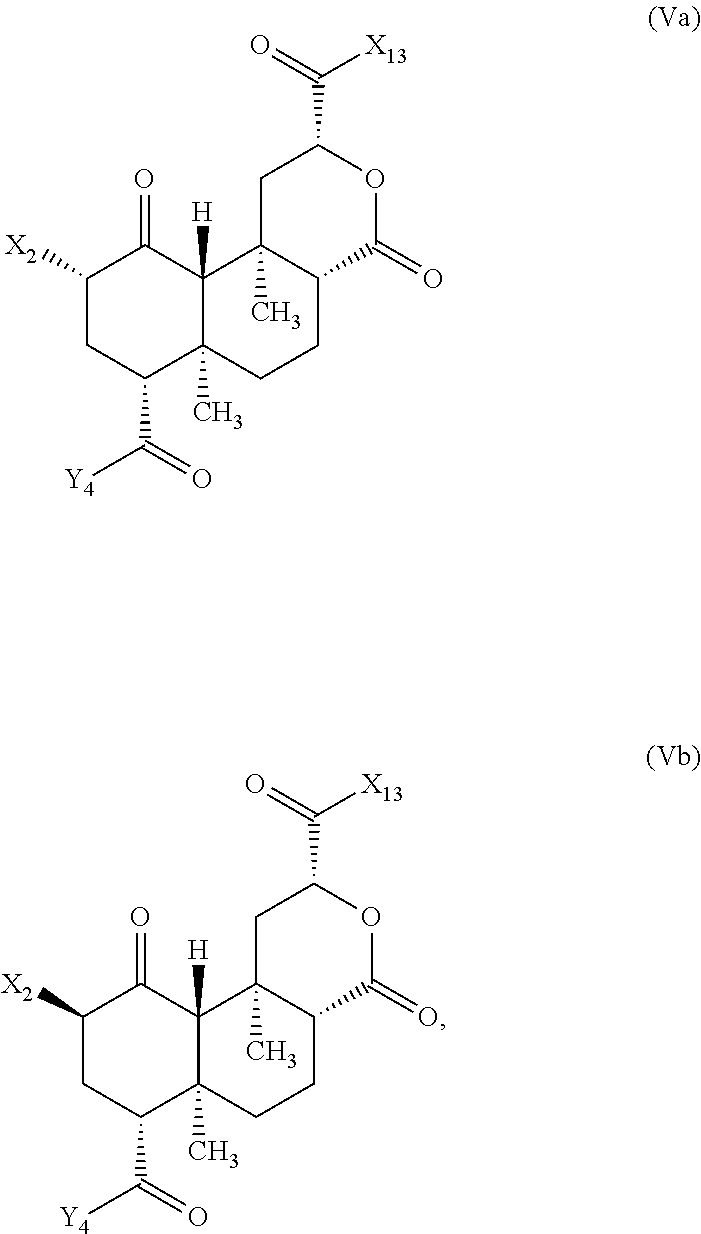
C1([X2])CC(C(=O)[Y4])C2(C)C([H])(C1=O)C1(C)C(CC2)C(=O)OC(C(=O)[X13])C1.C1([X2])CC(C(=O)[Y4])C2(C)C([H])(C1=O)C1(C)C(CC2)C(=O)OC(C(=O)[X13])C1
